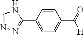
C1=C(C2=NN=CN2)C=CC(C(=O)[H])=C1
